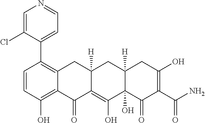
C1=CC(O)=C2C(=C1C1=CC=NC=C1Cl)CC1([H])C(=C(O)C3(O)C([H])(C1)CC(O)=C(C(N)=O)C3=O)C2=O
